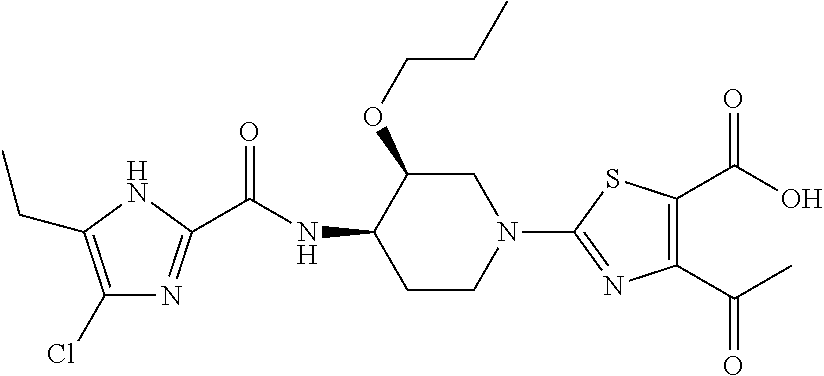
C1(Cl)=C(CC)NC(C(NC2CCN(C3=NC(C(C)=O)=C(C(O)=O)S3)CC2OCCC)=O)=N1
